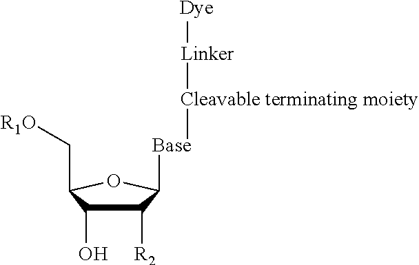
C1([R2])C(O)C(C[R1O])OC1[Base][Cleavable terminating moiety][Linker][Dye]
